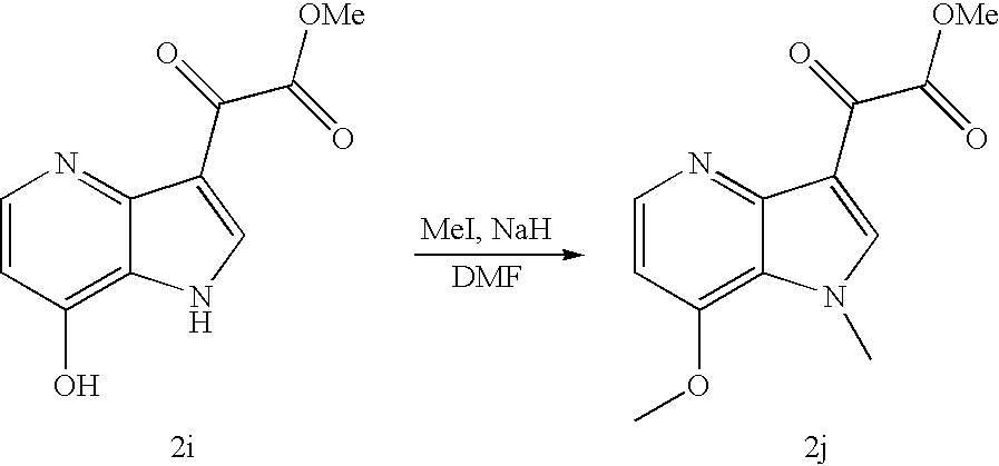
C1=CC(O)=C2C(=N1)C(C(=O)C(=O)[OMe])=CN2.C1=CC(OC)=C2C(=N1)C(C(=O)C(=O)[OMe])=CN2C
